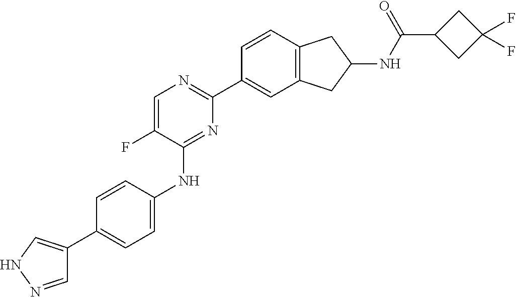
C1(C2=NC=C(F)C(NC3=CC=C(C4=CNN=C4)C=C3)=N2)=CC2=C(C=C1)CC(NC(C1CC(F)(F)C1)=O)C2
